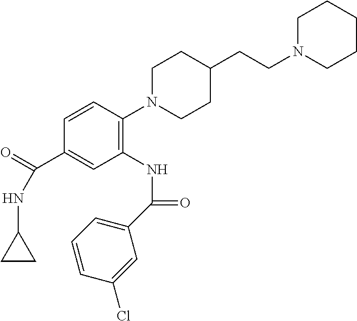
C1=CC(N2CCC(CCN3CCCCC3)CC2)=C(NC(C2=CC=CC(Cl)=C2)=O)C=C1C(NC1CC1)=O
